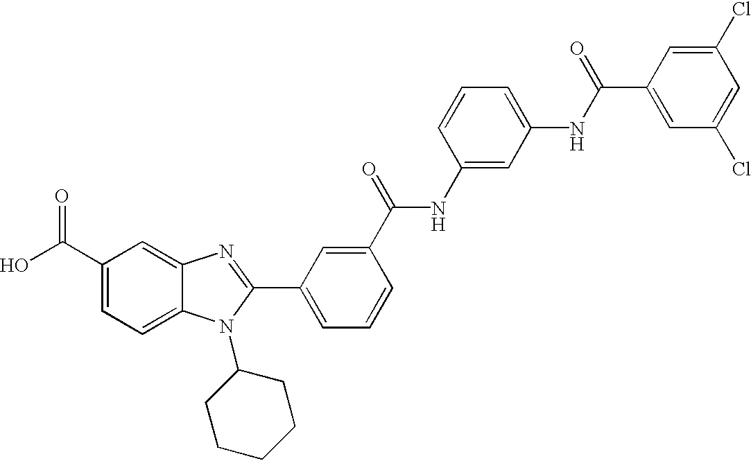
OC(C1=CC=C2C(=C1)N=C(C1=CC=CC(C(=O)NC3=CC(NC(C4=CC(Cl)=CC(Cl)=C4)=O)=CC=C3)=C1)N2C1CCCCC1)=O
